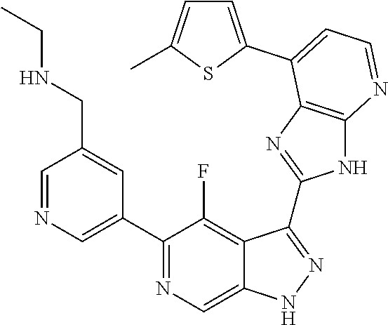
C1=NC=C(C2=NC=C3C(=C2F)C(C2=NC4=C(N2)N=CC=C4C2=CC=C(C)S2)=NN3)C=C1CNCC
